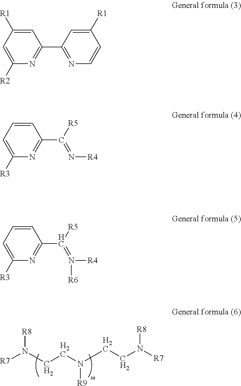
[R7]N(CCN(CCN([R7])[R8])[R9])[R8].C1=C([R1])C=C([R2])N=C1C1=NC=CC([R1])=C1.C1=CC=C([R3])N=C1C([R5])=N[R4].C1=CC=C([R3])N=C1C([R5])=N([R4])[R6]
